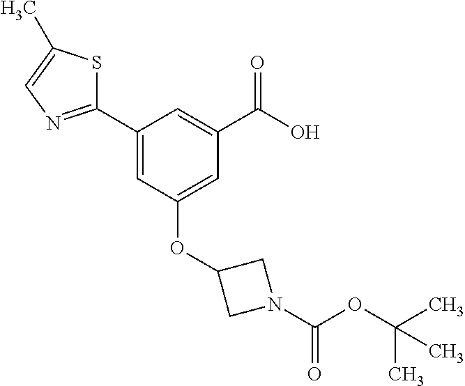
OC(C1=CC(C2=NC=C(C)S2)=CC(OC2CN(C(OC(C)(C)C)=O)C2)=C1)=O
